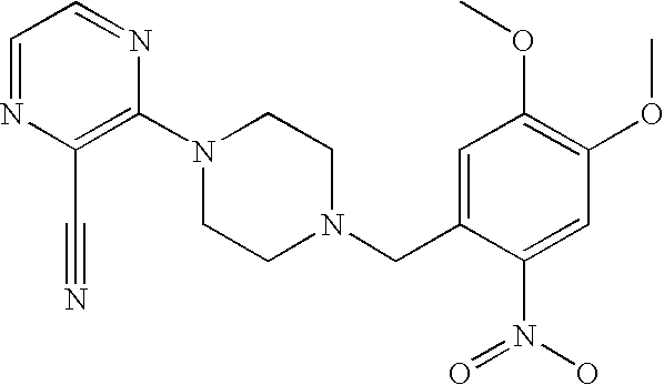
C1(N2CCN(CC3=CC(OC)=C(OC)C=C3N(O)=O)CC2)=C(C#N)N=CC=N1
